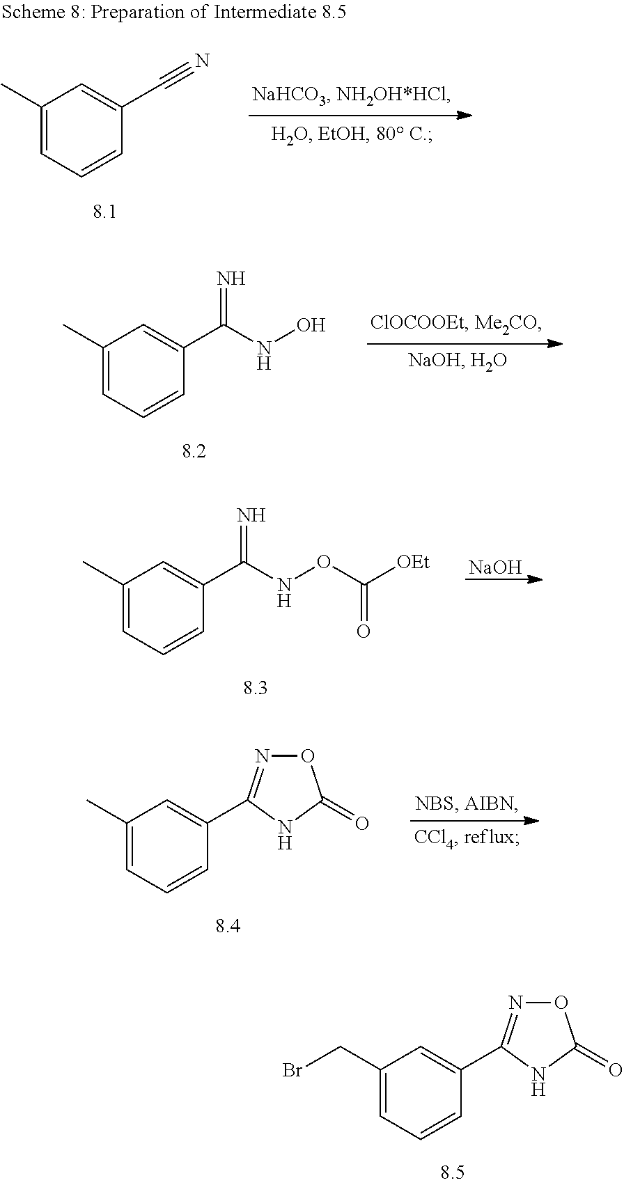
C1(C)=CC=CC(C#N)=C1.C1(C)=CC=CC(C(NO)=N)=C1.C1(C)=CC=CC(C(NOC([OEt])=O)=N)=C1.[NaOH].C1(C)=CC=CC(C2=NOC(=O)N2)=C1.C1(CBr)=CC=CC(C2=NOC(=O)N2)=C1
